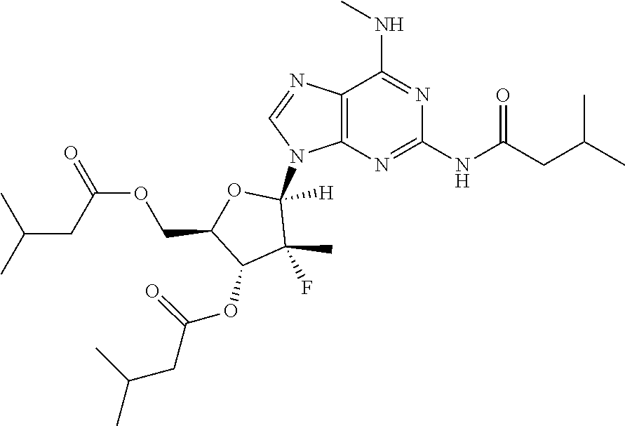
C(C1C(OC(CC(C)C)=O)C(C)(F)C([H])(N2C=NC3=C2N=C(NC(=O)CC(C)C)N=C3NC)O1)OC(CC(C)C)=O
